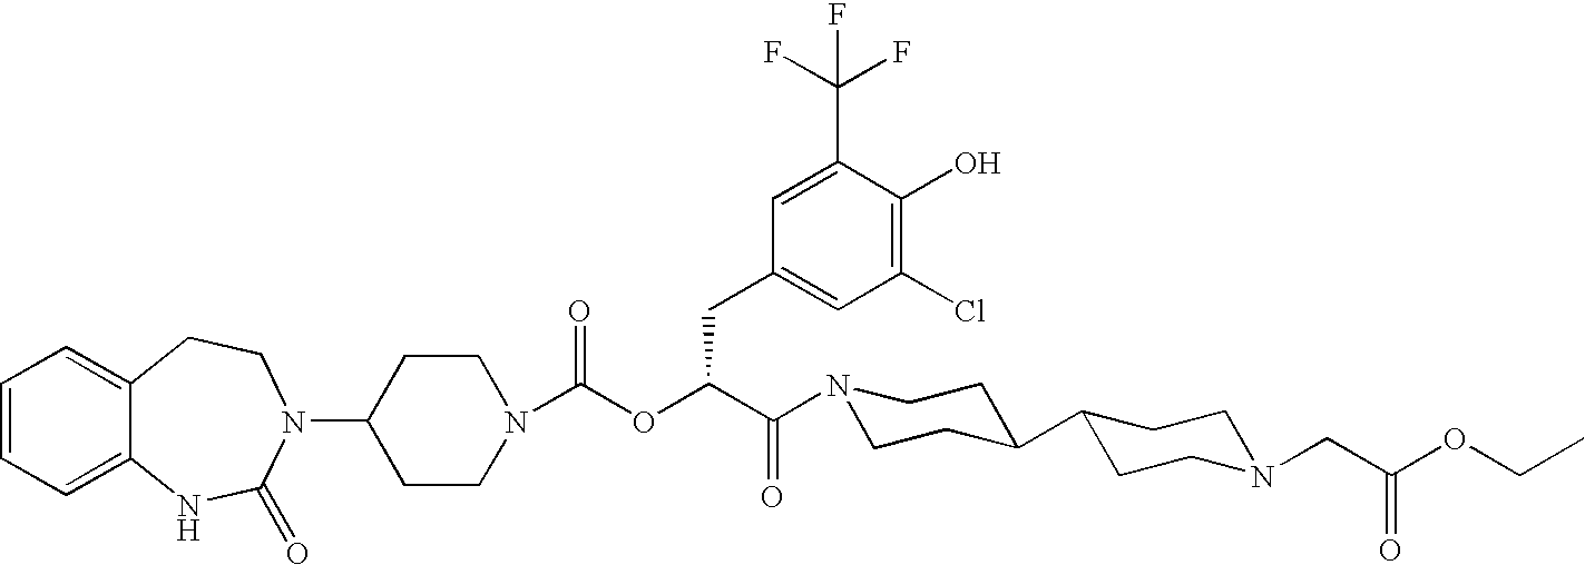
C1=CC=C2C(=C1)CCN(C1CCN(C(OC(C(N3CCC(C4CCN(CC(OCC)=O)CC4)CC3)=O)CC3=CC(Cl)=C(O)C(C(F)(F)F)=C3)=O)CC1)C(=O)N2
